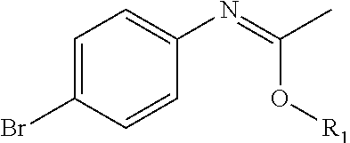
C1=CC(N=C(C)O[R1])=CC=C1Br
